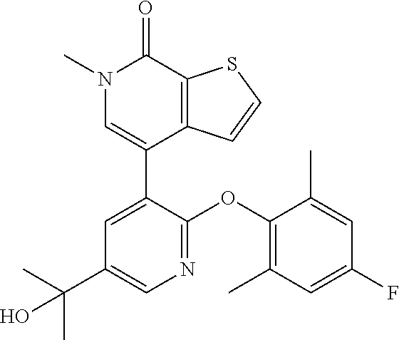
S1C=CC2=C1C(=O)N(C)C=C2C1=CC(C(C)(C)O)=CN=C1OC1=C(C)C=C(F)C=C1C
